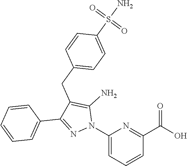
C1(N2C(N)=C(CC3=CC=C(S(N)(=O)=O)C=C3)C(C3=CC=CC=C3)=N2)=CC=CC(C(O)=O)=N1
